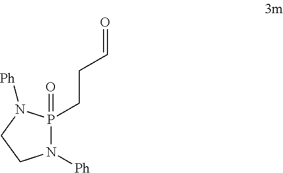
C(P1(=O)N([Ph])CCN1[Ph])CC=O
